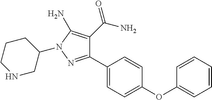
C1CNCC(N2C(N)=C(C(=O)N)C(C3=CC=C(OC4=CC=CC=C4)C=C3)=N2)C1
